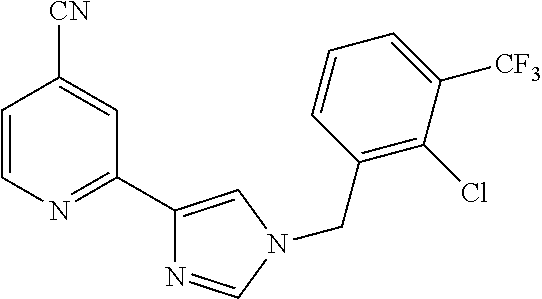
C1=CN=C(C2=CN(CC3=C(Cl)C([CF3])=CC=C3)C=N2)C=C1[CN]
